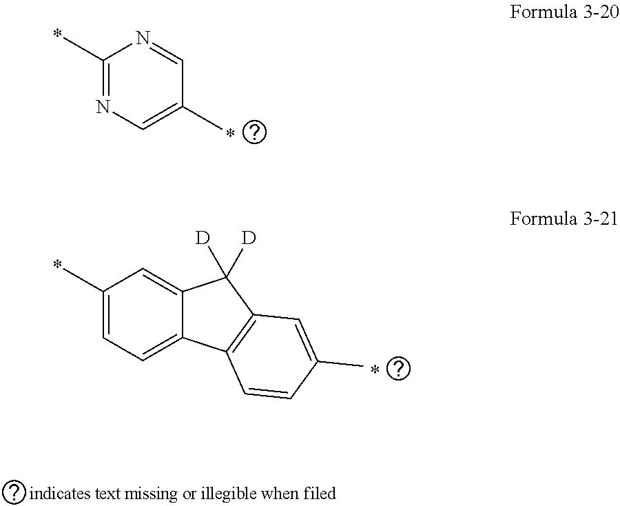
C1(C)=NC=C(C)C=N1.C1(C)=CC=C2C(=C1)C([D])([D])C1=C2C=CC(C)=C1
